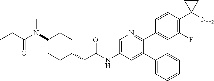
CN(C(CC)=O)C1CCC(CC(=O)NC2=CN=C(C3=CC(F)=C(C4(N)CC4)C=C3)C(C3=CC=CC=C3)=C2)CC1
